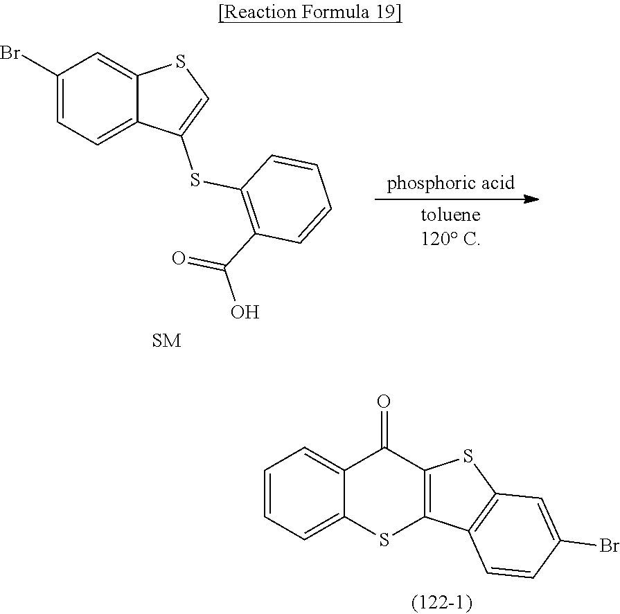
C1(Br)=CC=C2C(=C1)SC=C2SC1=C(C(O)=O)C=CC=C1.C1=CC=C2C(=C1)C(=O)C1=C(S2)C2=C(S1)C=C(Br)C=C2
